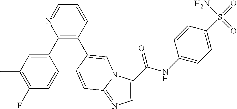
C(NC1=CC=C(S(=O)(=O)N)C=C1)(=O)C1=CN=C2N1C=C(C1=C(C3=CC(C)=C(F)C=C3)N=CC=C1)C=C2
